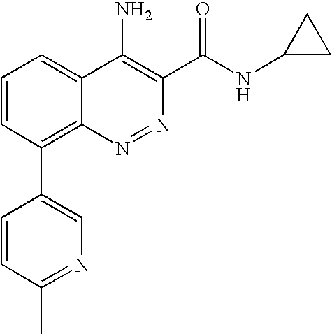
C1=CC(C2=CN=C(C)C=C2)=C2C(=C1)C(N)=C(C(=O)NC1CC1)N=N2
